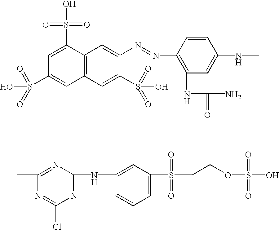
C1=C(S(=O)(=O)O)C2=C(C=C1S(=O)(=O)O)C=C(S(=O)(O)=O)C(N=NC1=C(NC(=O)N)C=C(NC)C=C1)=C2.C1(C)=NC(NC2=CC(S(=O)(=O)CCOS(=O)(O)=O)=CC=C2)=NC(Cl)=N1
